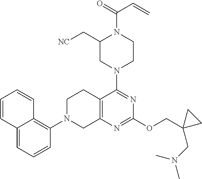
C12=CC=CC(N3CC4=C(CC3)C(N3CCN(C(=O)C=C)C(C[NC])C3)=NC(OCC3(CN(C)C)CC3)=N4)=C1C=CC=C2
